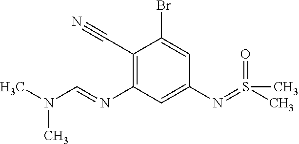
C1(C#N)=C(N=CN(C)C)C=C(N=S(C)(C)=O)C=C1Br
